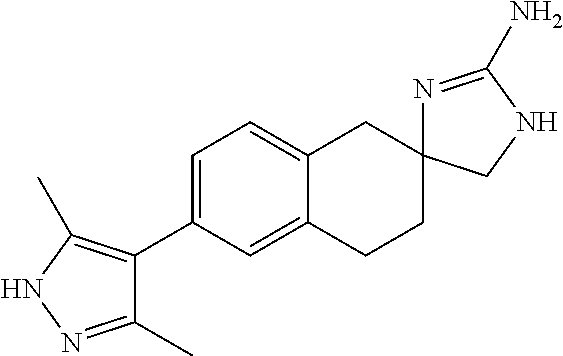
C1=C(C2=C(C)NN=C2C)C=C2C(=C1)CC1(CC2)N=C(N)NC1
